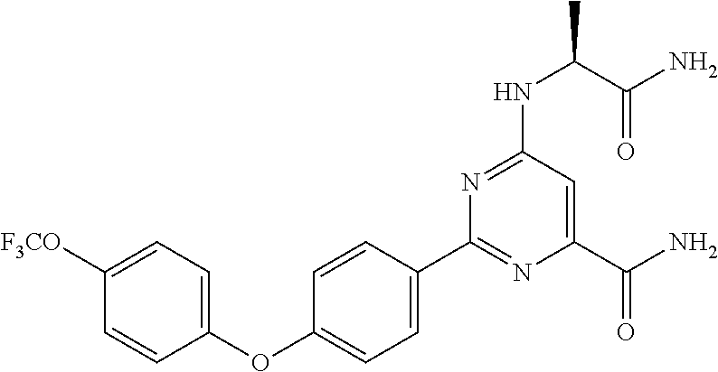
C1(C2=CC=C(OC3=CC=C([F3CO])C=C3)C=C2)=NC(C(N)=O)=CC(NC(C(=O)N)C)=N1
